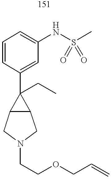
C1=CC(C2(CC)C3C2CN(CCOCC=C)C3)=CC(NS(C)(=O)=O)=C1
